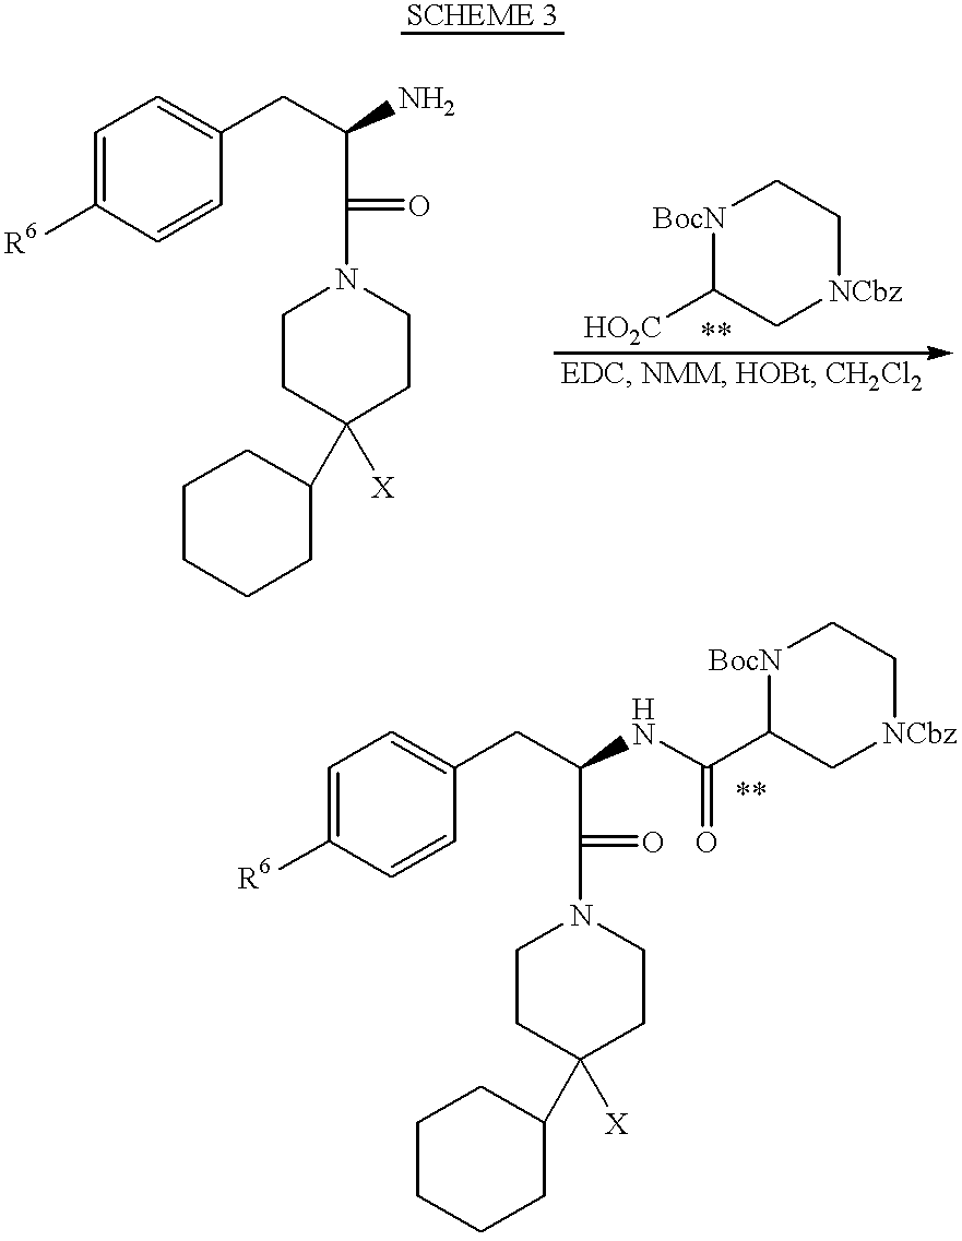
[R6]C1=CC=C(CC(C(N2CCC(C3CCCCC3)([X])CC2)=O)N)C=C1.[BocN]1C([HO2C])C[NCbz]CC1.[R6]C1=CC=C(CC(C(N2CCC(C3CCCCC3)([X])CC2)=O)NC(C2[BocN]CC[NCbz]C2)=O)C=C1
